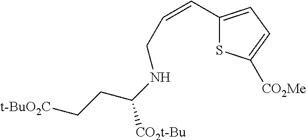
C1(C=CCNC(CC[t-BuO2C])[CO2t-Bu])=CC=C([CO2Me])S1
